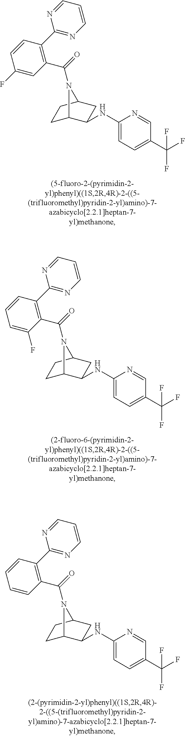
C1C2C(NC3=CC=C(C(F)(F)F)C=N3)CC(C1)N2C(=O)C1=C(C2=NC=CC=N2)C=CC(F)=C1.C1C2C(NC3=CC=C(C(F)(F)F)C=N3)CC(C1)N2C(=O)C1=C(C2=NC=CC=N2)C=CC=C1F.C1C2C(NC3=CC=C(C(F)(F)F)C=N3)CC(C1)N2C(=O)C1=C(C2=NC=CC=N2)C=CC=C1
